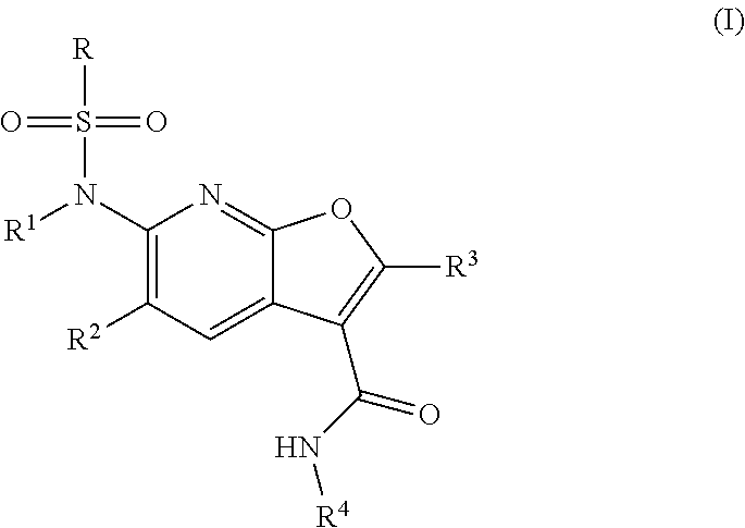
C1(N([R1])S(=O)(=O)[R])=C([R2])C=C2C(=N1)OC([R3])=C2C(N[R4])=O
